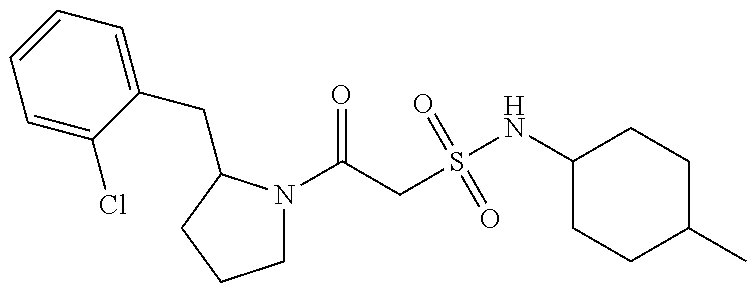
C1N(C(CS(NC2CCC(C)CC2)(=O)=O)=O)C(CC2=CC=CC=C2Cl)CC1
